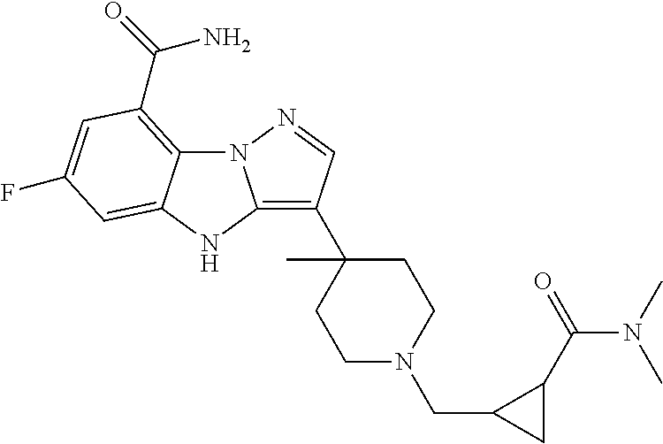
N12C3=C(C(=O)N)C=C(F)C=C3NC1=C(C1(C)CCN(CC3CC3C(=O)N(C)C)CC1)C=N2
